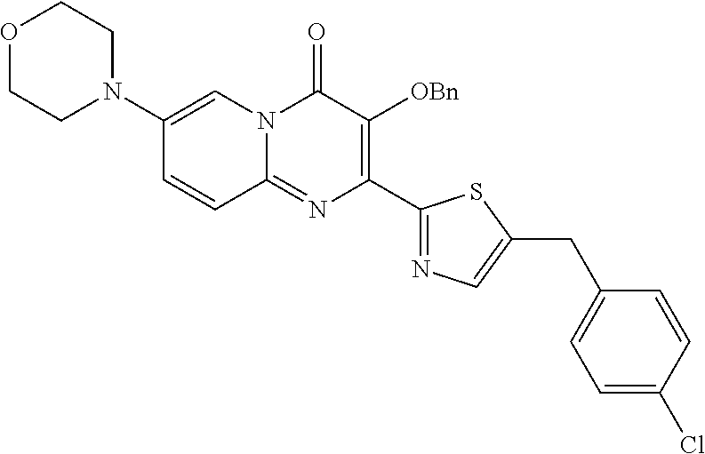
O1CCN(C2=CN3C(=NC(C4=NC=C(CC5=CC=C(Cl)C=C5)S4)=C([OBn])C3=O)C=C2)CC1
